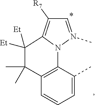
C1(C)=CC=CC2=C1N1C(=C([R7])C=N1C)C([Et])([Et])C2(C)C
